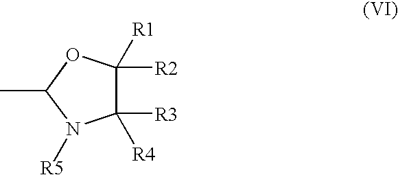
C1([R3])([R4])C([R2])([R1])OC(C)N1[R5]
